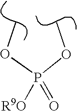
COP(OC)([OR9])=O
